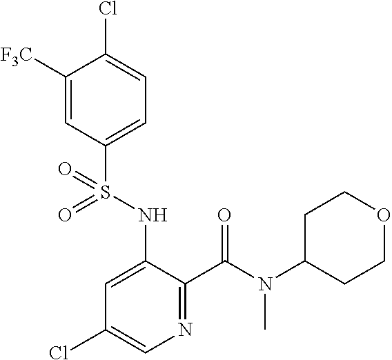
C1([F3C])=CC(S(NC2=CC(Cl)=CN=C2C(N(C2CCOCC2)C)=O)(=O)=O)=CC=C1Cl
